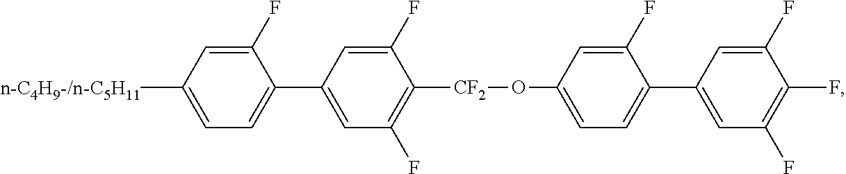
C1(C2=CC(F)=C([CF2]OC3=CC=C(C4=CC(F)=C(F)C(F)=C4)C(F)=C3)C(F)=C2)=CC=C([n-C4H9-/n-C5H11])C=C1F
